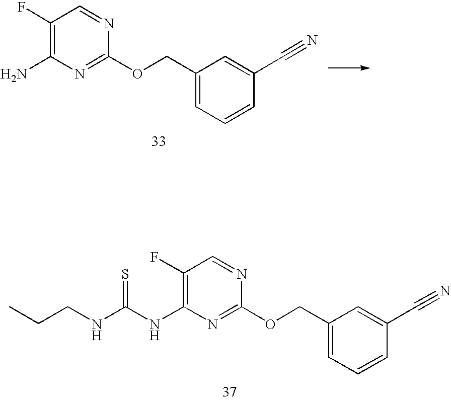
C1(F)=C(N)N=C(OCC2=CC=CC(C#N)=C2)N=C1.C1(F)=C(NC(NCCC)=S)N=C(OCC2=CC=CC(C#N)=C2)N=C1
